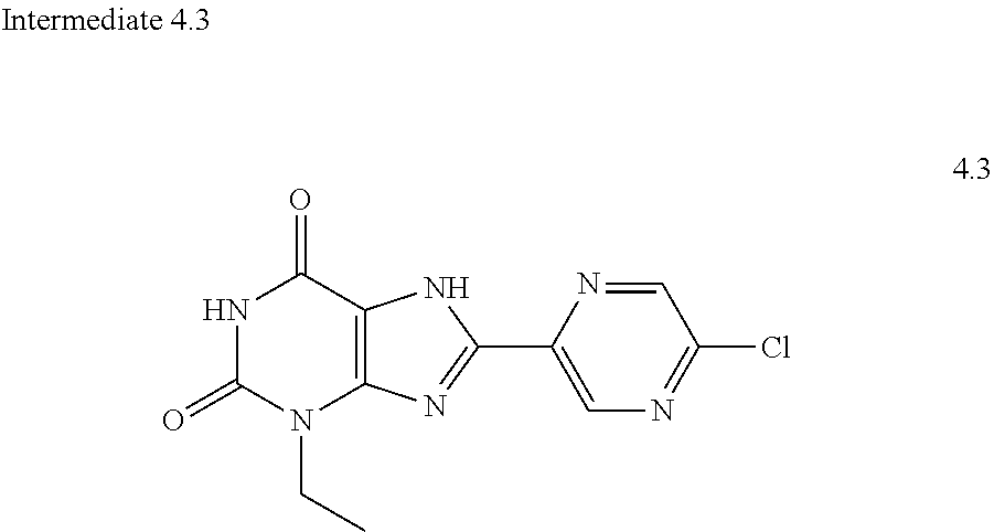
N1C(=O)N(CC)C2=C(C1=O)NC(C1=CN=C(Cl)C=N1)=N2
